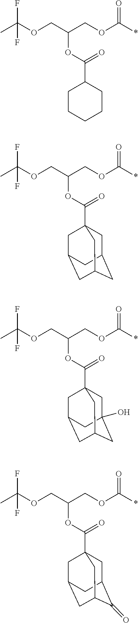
CC(OCC(COC(*)=O)OC(C1CCCCC1)=O)(F)F.CC(OCC(COC(*)=O)OC(=O)C12CC3CC(CC(C1)C3)C2)(F)F.CC(OCC(COC(*)=O)OC(=O)C12CC3(O)CC(CC(C1)C3)C2)(F)F.CC(OCC(COC(*)=O)OC(=O)C12CC3C(=O)C(CC(C1)C3)C2)(F)F
